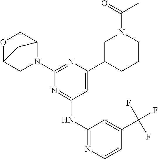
C1C2OCC(N1C1=NC(C3CCCN(C(=O)C)C3)=CC(NC3=NC=CC(C(F)(F)F)=C3)=N1)C2
